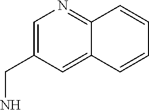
C1=C(CN)C=C2C(=N1)C=CC=C2
